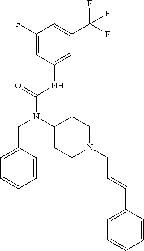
C1(F)=CC(NC(N(C2CCN(CC=CC3=CC=CC=C3)CC2)CC2=CC=CC=C2)=O)=CC(C(F)(F)F)=C1
